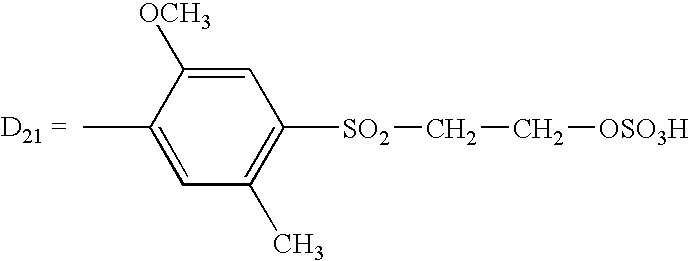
C1=C(C)C([OCH3])=CC([SO2]CC[OSO3H])=C1C
